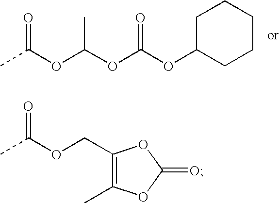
C1C(OC(OC(OC(C)=O)C)=O)CCCC1.C1(COC(C)=O)=C(C)OC(=O)O1
